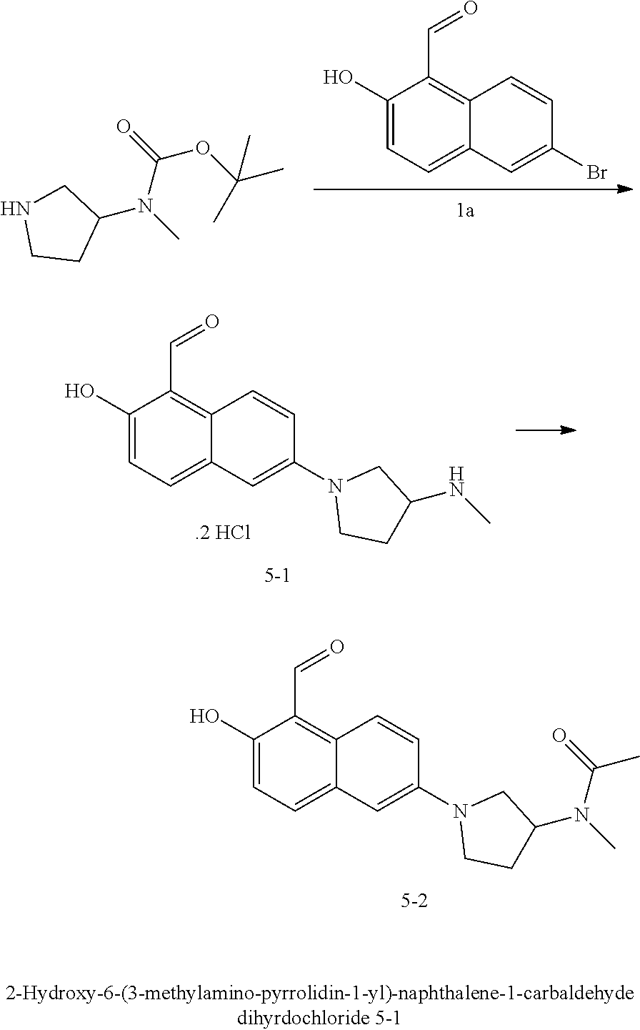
C1(O)=CC=C2C(=C1C=O)C=CC(Br)=C2.C(N(C1CNCC1)C)(OC(C)(C)C)=O.C1(O)=CC=C2C(=C1C=O)C=CC(N1CCC(NC)C1)=C2.C1(O)=CC=C2C(=C1C=O)C=CC(N1CCC(N(C)C(C)=O)C1)=C2
